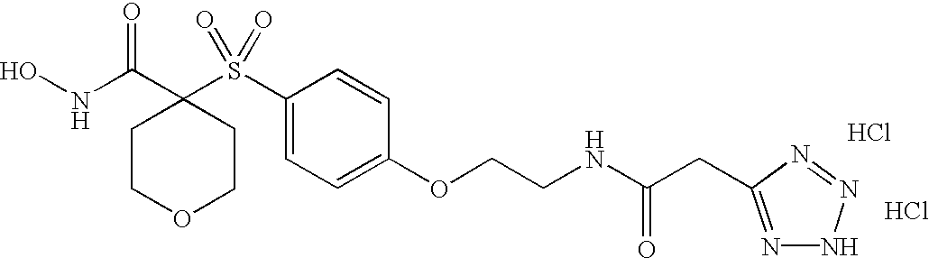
N(C(C1(S(C2=CC=C(OCCNC(CC3=NNN=N3)=O)C=C2)(=O)=O)CCOCC1)=O)O.Cl.Cl
